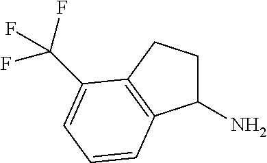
C1(N)CCC2=C1C=CC=C2C(F)(F)F
